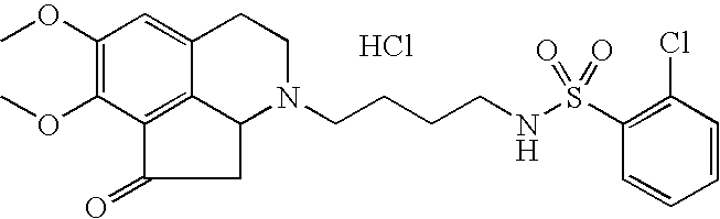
Cl.C12=C3C(OC)=C(OC)C=C1CCN(CCCCNS(=O)(=O)C1=C(Cl)C=CC=C1)C2CC3=O
